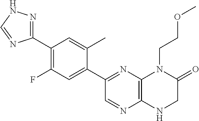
C12=C(N=C(C3=CC(F)=C(C4=NNC=N4)C=C3C)C=N1)N(CCOC)C(=O)CN2
